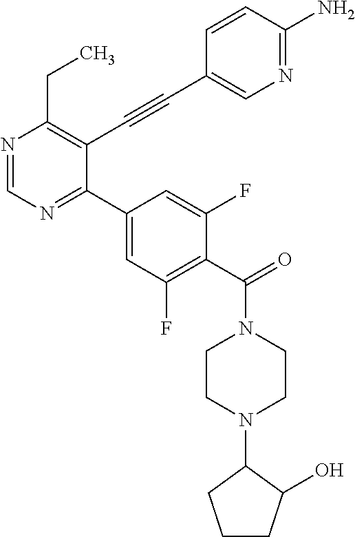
N1=CN=C(C2=CC(F)=C(C(=O)N3CCN(C4C(O)CCC4)CC3)C(F)=C2)C(C#CC2=CN=C(N)C=C2)=C1CC
